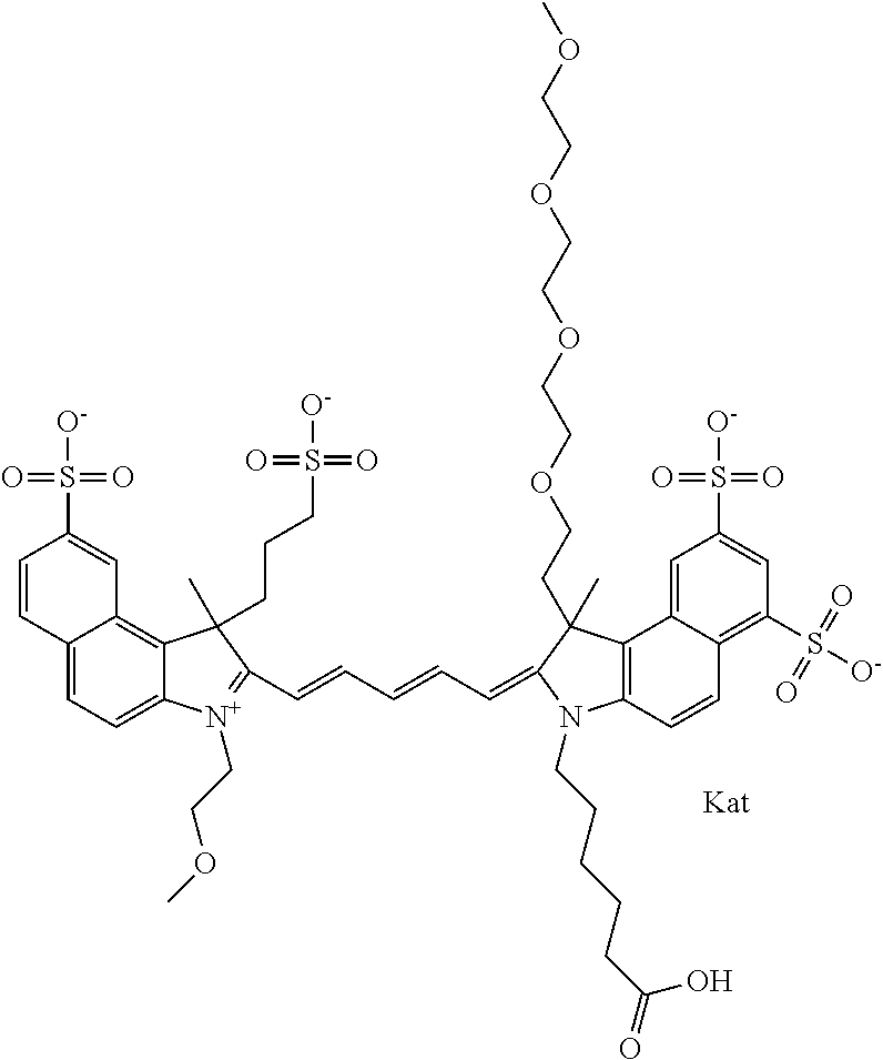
C12=CC=C3C(=C1C=C(S(=O)(=O)[O-])C=C2)C(C)(CCCS(=O)(=O)[O-])C(C=CC=CC=C1N(CCCCCC(=O)O)C2=C(C4=CC(S([O-])(=O)=O)=CC(S(=O)(=O)[O-])=C4C=C2)C1(C)CCOCCOCCOCCOC)=[N+]3CCOC
